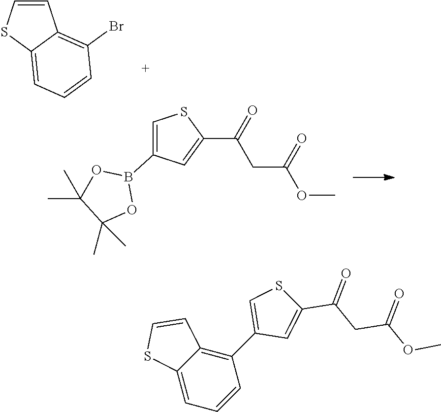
C1=CC2=C(Br)C=CC=C2S1.CC1(C)OB(C2=CSC(C(=O)CC(=O)OC)=C2)OC1(C)C.C12=C(C3=CSC(C(=O)CC(=O)OC)=C3)C=CC=C1SC=C2
